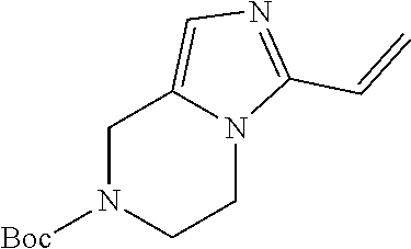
C1N([Boc])CCN2C1=CN=C2C=C
